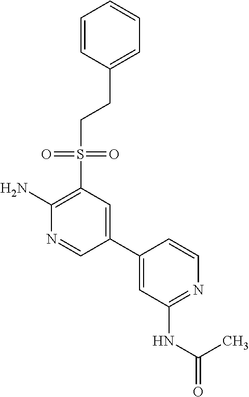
C1=CC(CCS(C2=C(N)N=CC(C3=CC(NC(=O)C)=NC=C3)=C2)(=O)=O)=CC=C1
